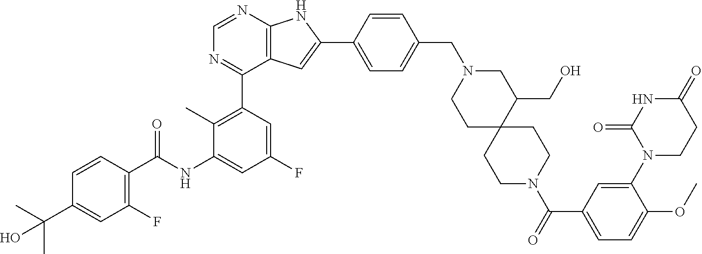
C1(F)=C(C(NC2=CC(F)=CC(C3=NC=NC4=C3C=C(C3=CC=C(CN5CCC6(C(CO)C5)CCN(C(=O)C5=CC=C(OC)C(N7CCC(=O)NC7=O)=C5)CC6)C=C3)N4)=C2C)=O)C=CC(C(C)(C)O)=C1
